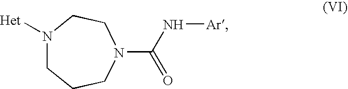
N1([Het])CCCN(C(=O)N[Ar])CC1
